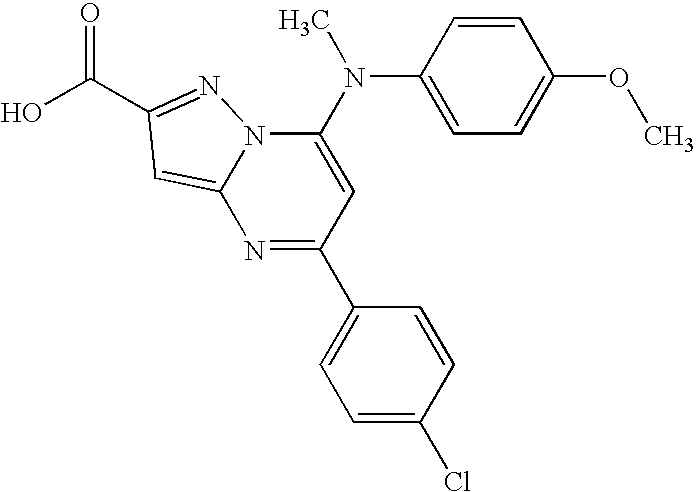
OC(=O)C1=NN2C(N(C3=CC=C(OC)C=C3)C)=CC(C3=CC=C(Cl)C=C3)=NC2=C1
